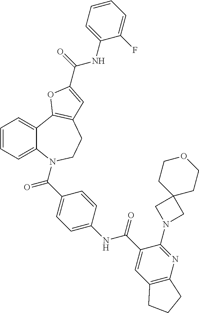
C1=CC=C2C(=C1)C1=C(CCN2C(=O)C2=CC=C(NC(=O)C3=CC4=C(N=C3N3CC5(C3)CCOCC5)CCC4)C=C2)C=C(C(NC2=CC=CC=C2F)=O)O1
